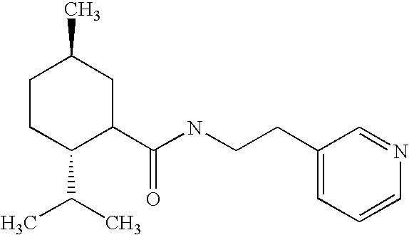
C1CC(C(C)C)C(C(NCCC2=CC=CN=C2)=O)CC1C
